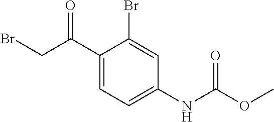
C1(C(CBr)=O)=CC=C(NC(OC)=O)C=C1Br
